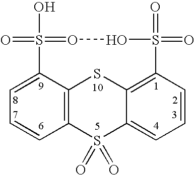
C12=C3C(=CC=C1)S(=O)(O)=OOS(=O)(=O)C1=C(C(=CC=C1)S2(=O)=O)S3
